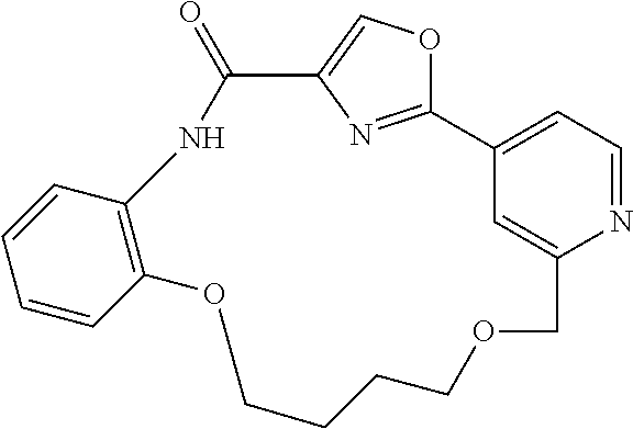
C1=CC=CC2=C1NC(=O)C1=COC(=N1)C1=CC=NC(=C1)COCCCCO2
